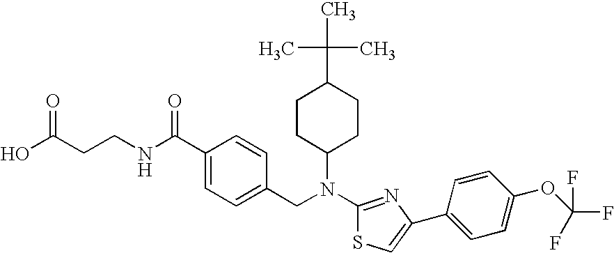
C(C1CCC(N(C2=NC(C3=CC=C(OC(F)(F)F)C=C3)=CS2)CC2=CC=C(C(NCCC(O)=O)=O)C=C2)CC1)(C)(C)C
